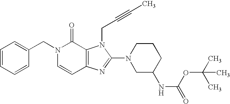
C1=CC=CC(CN2C=CC3=C(C2=O)N(CC#CC)C(N2CC(NC(=O)OC(C)(C)C)CCC2)=N3)=C1
